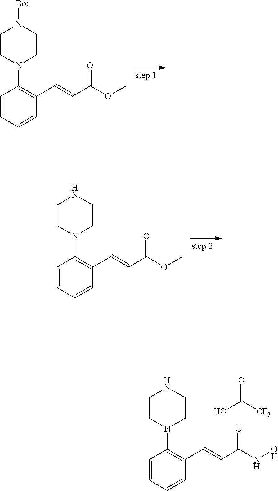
C1=CC=CC(C=CC(OC)=O)=C1N1CCN([Boc])CC1.C1=CC=CC(C=CC(OC)=O)=C1N1CCNCC1.C1=CC=CC(C=CC(NO)=O)=C1N1CCNCC1.OC([CF3])=O
